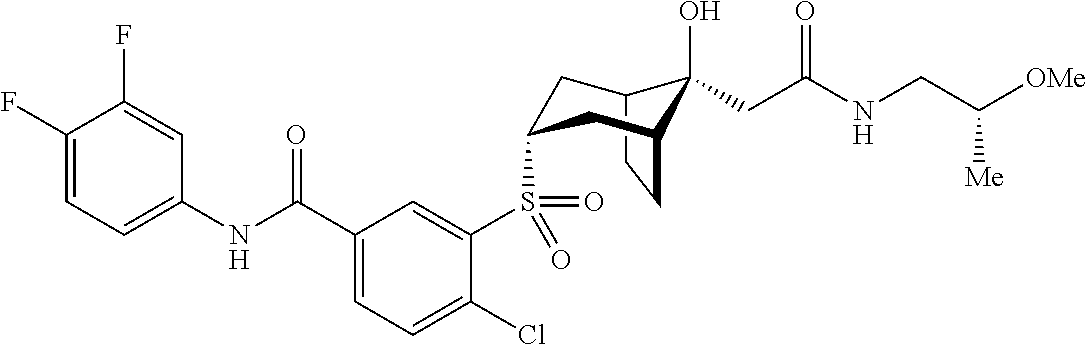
C1(F)=CC=C(NC(C2=CC=C(Cl)C(S(=O)(=O)C3CC4C(O)(CC(NCC([OMe])[Me])=O)C(CC4)C3)=C2)=O)C=C1F
